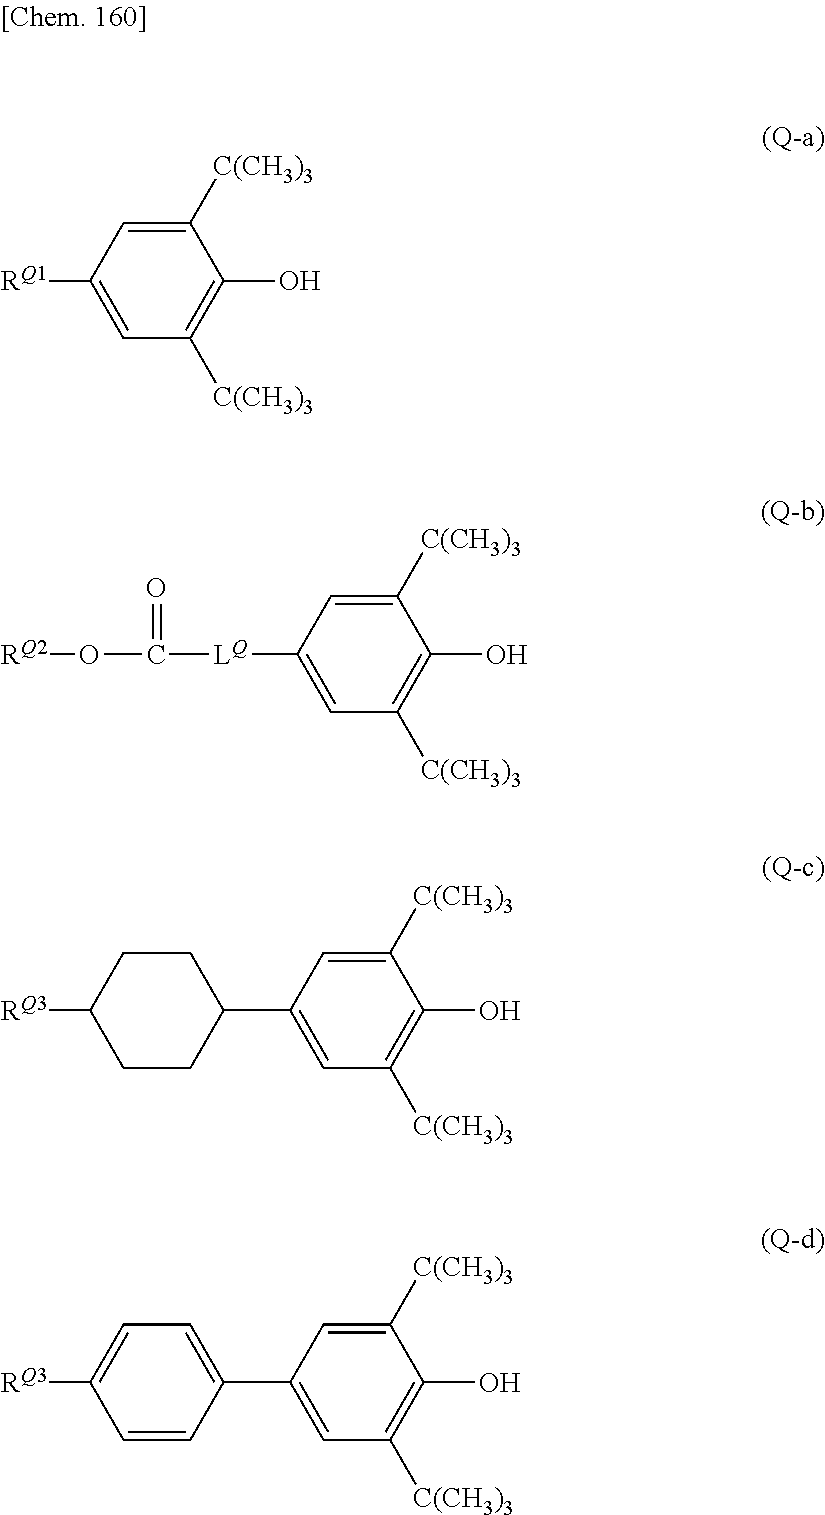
C1([C(CH3)3])=CC([RQ1])=CC([C(CH3)3])=C1O.C1([C(CH3)3])=CC([LQ]C(=O)O[RQ2])=CC([C(CH3)3])=C1O.C1([C(CH3)3])=CC(C2CCC([RQ3])CC2)=CC([C(CH3)3])=C1O.C1([C(CH3)3])=CC(C2=CC=C([RQ3])C=C2)=CC([C(CH3)3])=C1O
